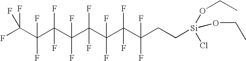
FC(C(C(C(C(C(C(C(CC[Si](OCC)(Cl)OCC)(F)F)(F)F)(F)F)(F)F)(F)F)(F)F)(F)F)(F)F
